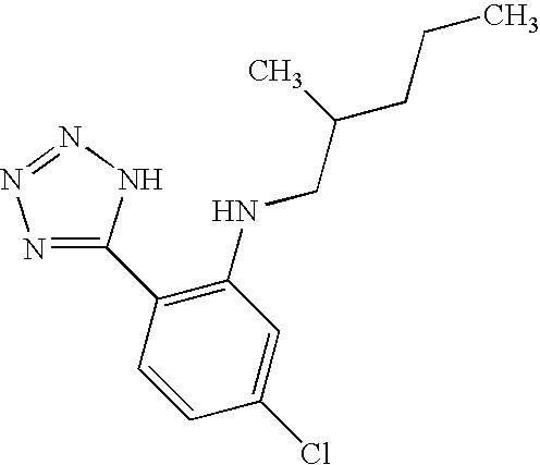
C1(C2=C(NCC(CCC)C)C=C(Cl)C=C2)=NN=NN1
